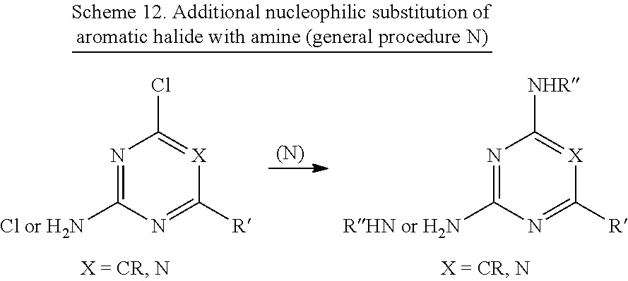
[(N)].N1=C([RHN or H2N])N=C([R])[X]=C1[NHR].N1=C([Cl or H2N])N=C([R])[X]=C1Cl
